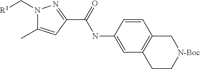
[R1]CN1C(C)=CC(C(NC2=CC3=C(C=C2)C[N-Boc]CC3)=O)=N1
